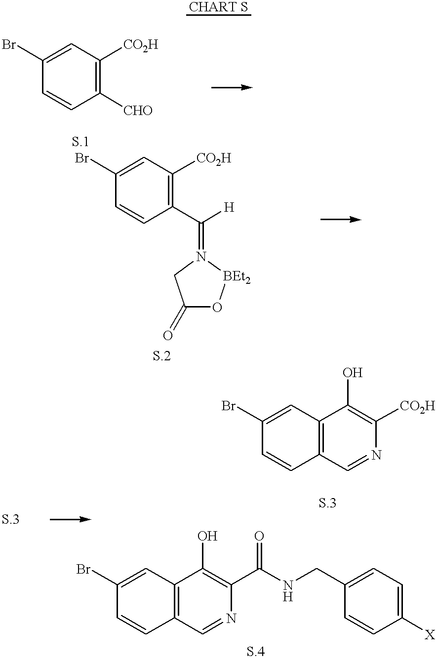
BrC1=CC([CO2H])=C([CHO])C=C1.BrC1=CC2=C(C=C1)C=NC([CO2H])=C2O.BrC1=CC([CO2H])=C(C([H])=N2[BEt2]OC(=O)C2)C=C1.BrC1=CC2=C(C=C1)C=NC(C(NCC1=CC=C([X])C=C1)=O)=C2O
